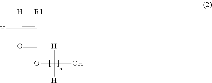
[H]C([H])=C([R1])C(=O)OC([H])([H])O
